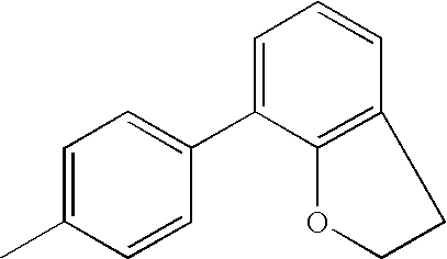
C1=C(C2=CC=C(C)C=C2)C2=C(C=C1)CCO2
